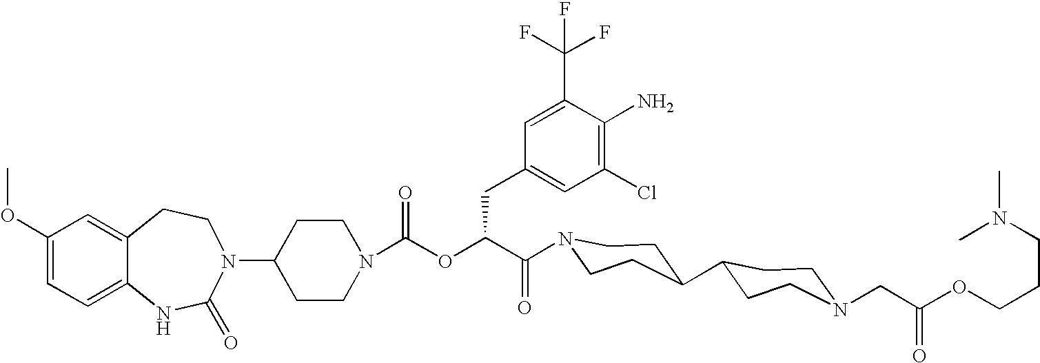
C12=CC(OC)=CC=C1NC(=O)N(C1CCN(C(OC(C(=O)N3CCC(C4CCN(CC(OCCCN(C)C)=O)CC4)CC3)CC3=CC(Cl)=C(N)C(C(F)(F)F)=C3)=O)CC1)CC2
